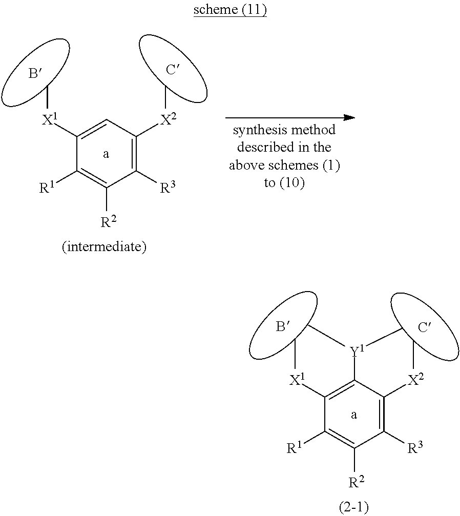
C1([Y1](C)C)=C([X1]C)C([R1])=C([R2])C([R3])=C1[X2]C.C1=C([X1]C)C([R1])=C([R2])C([R3])=C1[X2]C
